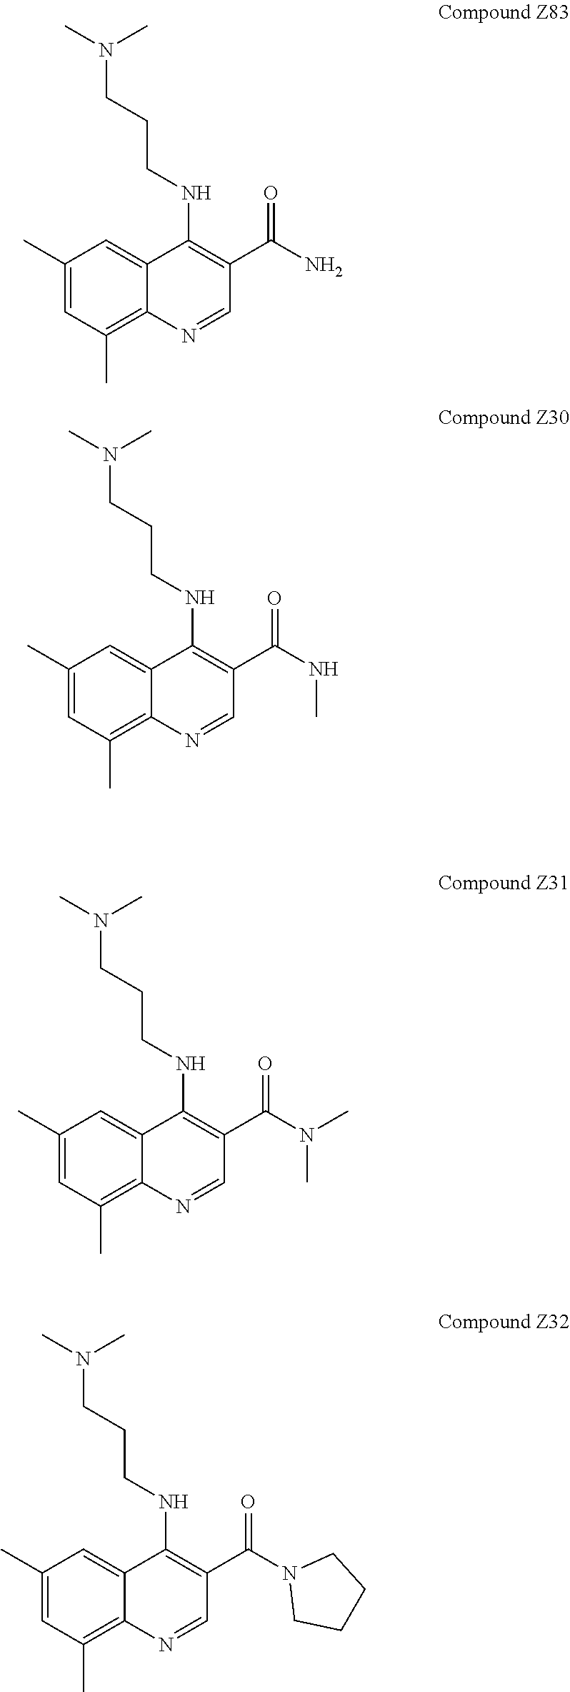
C1(C)=CC(C)=C2C(=C1)C(NCCCN(C)C)=C(C(N)=O)C=N2.C1(C)=CC(C)=C2C(=C1)C(NCCCN(C)C)=C(C(NC)=O)C=N2.C1(C)=CC(C)=C2C(=C1)C(NCCCN(C)C)=C(C(N(C)C)=O)C=N2.C1(C)=CC(C)=C2C(=C1)C(NCCCN(C)C)=C(C(N1CCCC1)=O)C=N2
